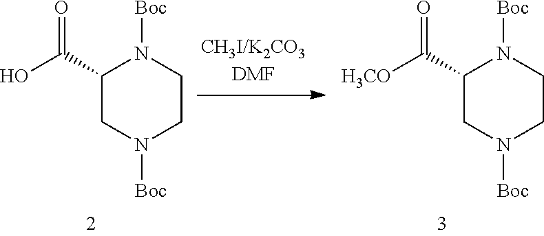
C1(C(O)=O)CN([Boc])CCN1[Boc].C1(C([H3CO])=O)CN([Boc])CCN1[Boc]
